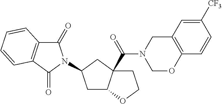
N1(C(=O)C23C(CC(N4C(=O)C5=C(C4=O)C=CC=C5)C2)OCC3)COC2=C(C1)C=C([CF3])C=C2
